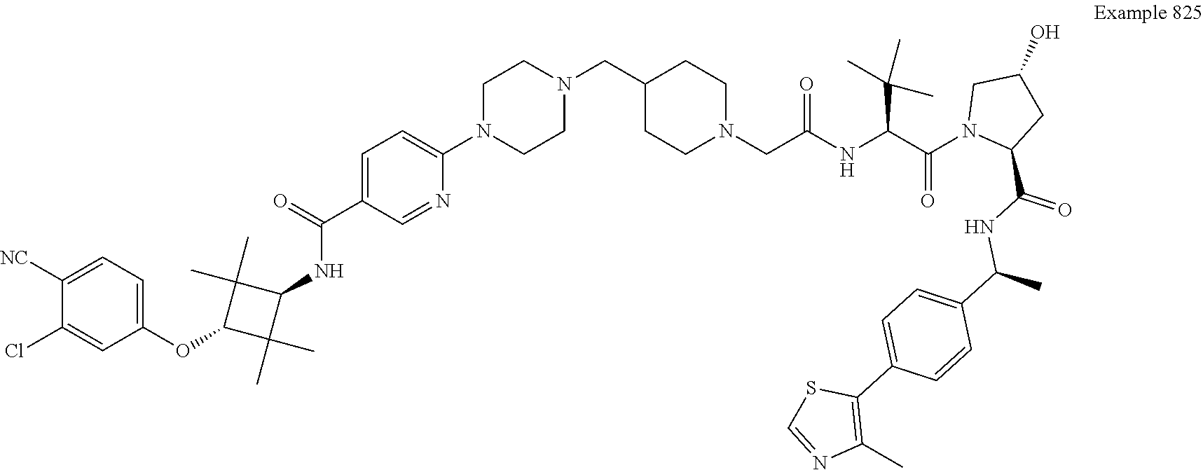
C1N(CC2CCN(CC(NC(C(N3C(C(NC(C4=CC=C(C5=C(C)N=CS5)C=C4)C)=O)CC(O)C3)=O)C(C)(C)C)=O)CC2)CCN(C2=CC=C(C(=O)NC3C(C)(C)C(OC4=CC=C([NC])C(Cl)=C4)C3(C)C)C=N2)C1
